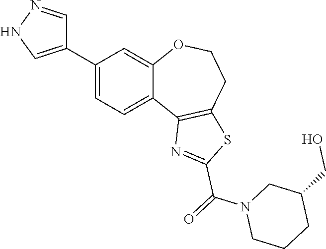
C1(C2=CNN=C2)=CC=C2C(=C1)OCCC1=C2N=C(C(=O)N2CCCC(CO)C2)S1
